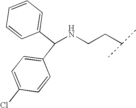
C1(C(C2=CC=C(Cl)C=C2)NCCC(C)C)=CC=CC=C1
